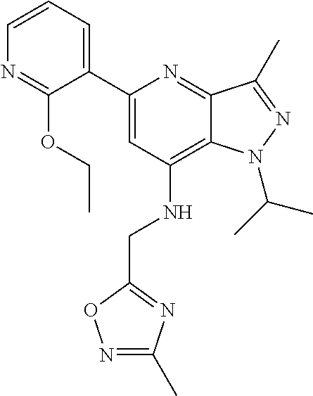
C1=CC=C(C2=CC(NCC3=NC(C)=NO3)=C3C(=N2)C(C)=NN3C(C)C)C(OCC)=N1
